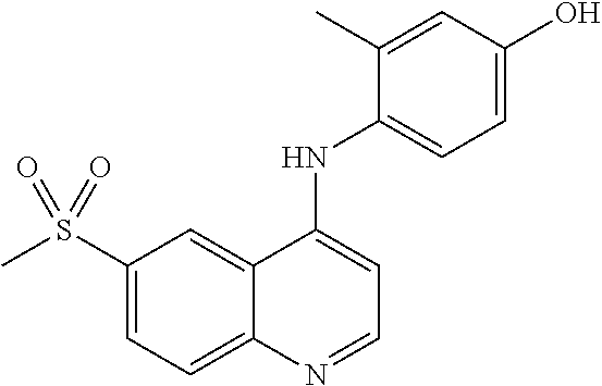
S(C1=CC=C2C(=C1)C(NC1=CC=C(O)C=C1C)=CC=N2)(C)(=O)=O
